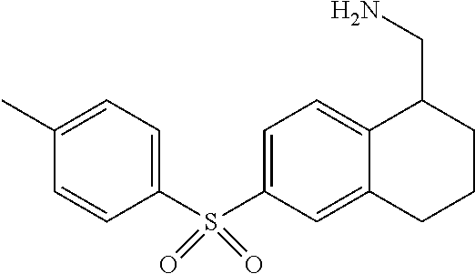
C1=CC(S(C2=CC=C3C(=C2)CCCC3CN)(=O)=O)=CC=C1C
